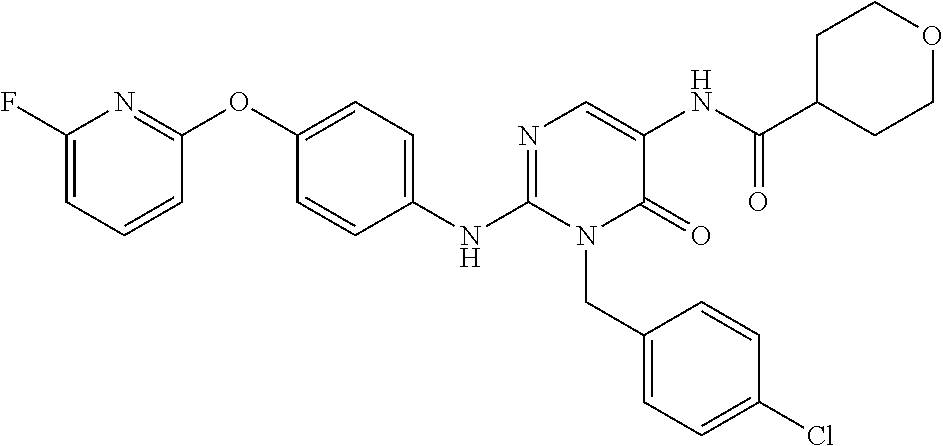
C1(F)=CC=CC(OC2=CC=C(NC3=NC=C(NC(C4CCOCC4)=O)C(=O)N3CC3=CC=C(Cl)C=C3)C=C2)=N1
